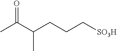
CC(C(C)CCC[SO3H])=O
